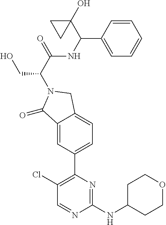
C1(Cl)=C(C2=CC=C3C(=C2)C(=O)N(C(C(=O)NC(C2=CC=CC=C2)C2(O)CC2)CO)C3)N=C(NC2CCOCC2)N=C1
